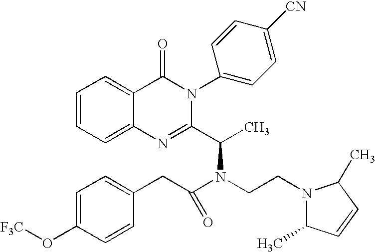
C12=CC=CC=C1C(=O)N(C1=CC=C([CN])C=C1)C(C(C)N(CCN1C(C)C=CC1C)C(CC1=CC=C(O[F3C])C=C1)=O)=N2
